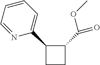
C1(C2=CC=CC=N2)CCC1C(=O)OC
